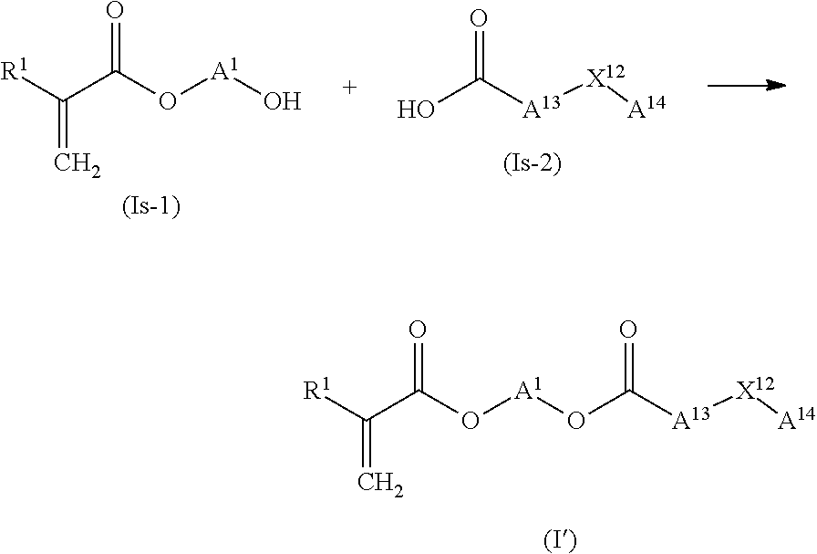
[R1]C(C(O[A1]OC([A13][X12][A14])=O)=O)=C.[R1]C(C(O[A1]O)=O)=C.OC([A13][X12][A14])=O
